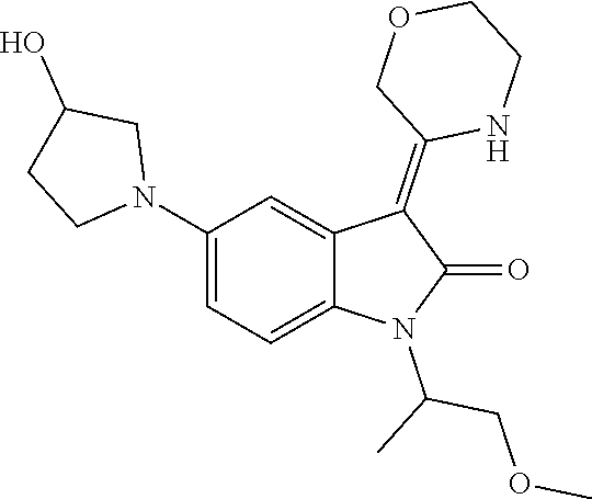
N1(C2=CC=C3C(=C2)C(=C2NCCOC2)C(=O)N3C(C)COC)CC(O)CC1
